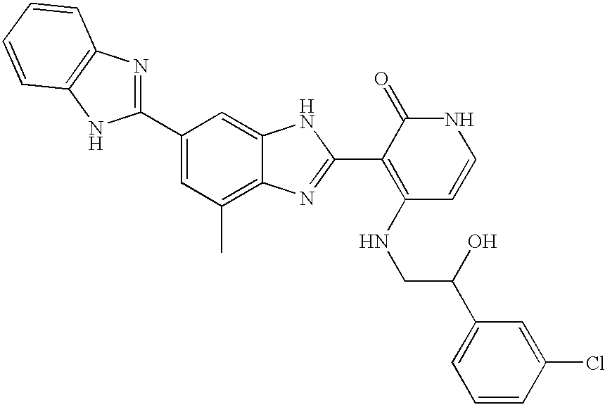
C1(C2=CC(C)=C3C(=C2)NC(C2=C(NCC(O)C4=CC=CC(Cl)=C4)C=CNC2=O)=N3)=NC2=C(N1)C=CC=C2
